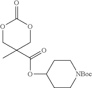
O1CC(C)(C(=O)OC2CC[NBoc]CC2)COC1=O
